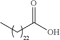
CCC(O)=O
